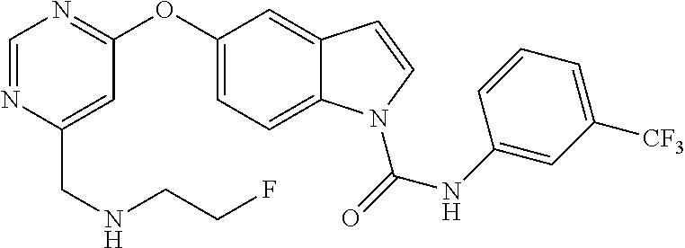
C(C1=CC(OC2=CC=C3C(=C2)C=CN3C(NC2=CC([CF3])=CC=C2)=O)=NC=N1)NCCF
